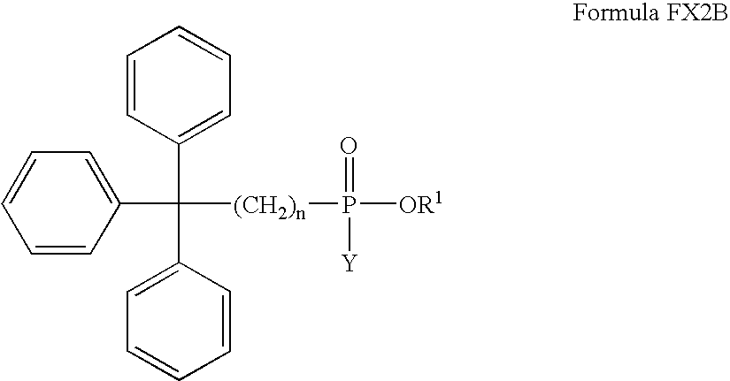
C1=CC(C(C2=CC=CC=C2)(C2=CC=CC=C2)[(CH2)n]P([OR1])(=O)[Y])=CC=C1
